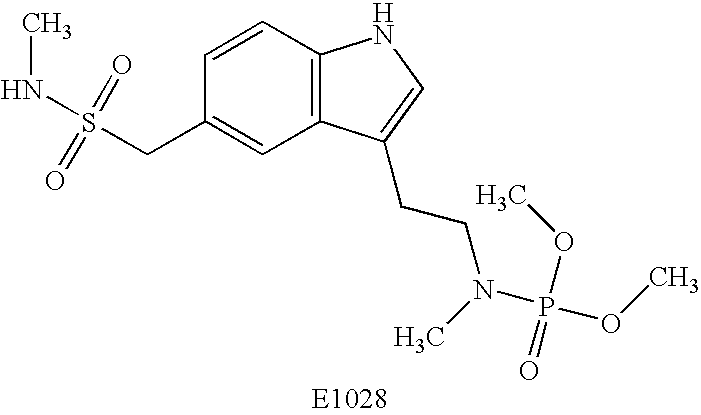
CNS(CC1=CC2=C(C=C1)NC=C2CCN(P(OC)(=O)OC)C)(=O)=O
